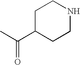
CC(C1CCNCC1)=O
